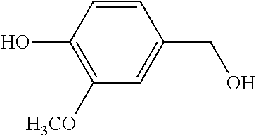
C1([H3CO])=C(O)C=CC(CO)=C1
